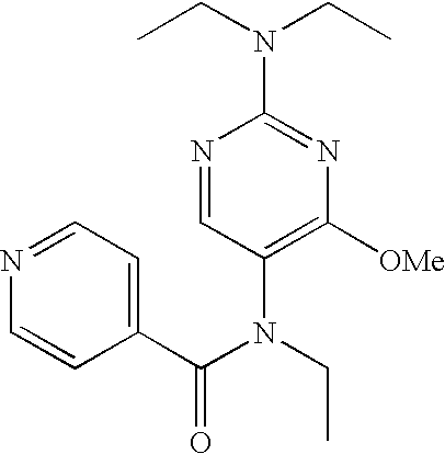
N1=CC(N(C(=O)C2=CC=NC=C2)CC)=C([OMe])N=C1N(CC)CC
